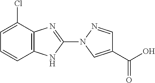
C1=C(Cl)C2=C(C=C1)NC(N1C=C(C(O)=O)C=N1)=N2
